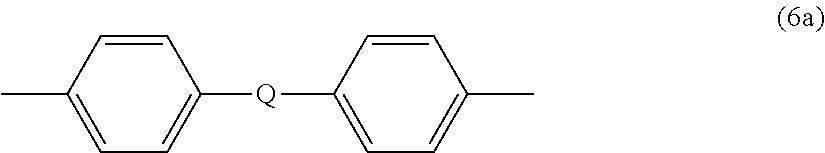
C1(C)=CC=C([Q]C2=CC=C(C)C=C2)C=C1
